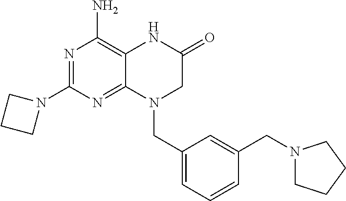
N1=C(N2CCC2)N=C2C(=C1N)NC(=O)CN2CC1=CC=CC(CN2CCCC2)=C1
